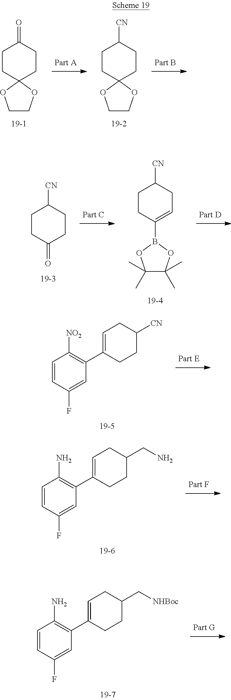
C1CC2(CCC1=O)OCCO2.C1CC2(CCC1[CN])OCCO2.C1CC(=O)CCC1[CN].C1CC(B2OC(C)(C)C(C)(C)O2)=CCC1[CN].C1=CC(F)=CC(C2=CCC([CN])CC2)=C1[NO2].C1=CC(F)=CC(C2=CCC(CN)CC2)=C1N.C1=CC(F)=CC(C2=CCC(C[NHBoc])CC2)=C1N
